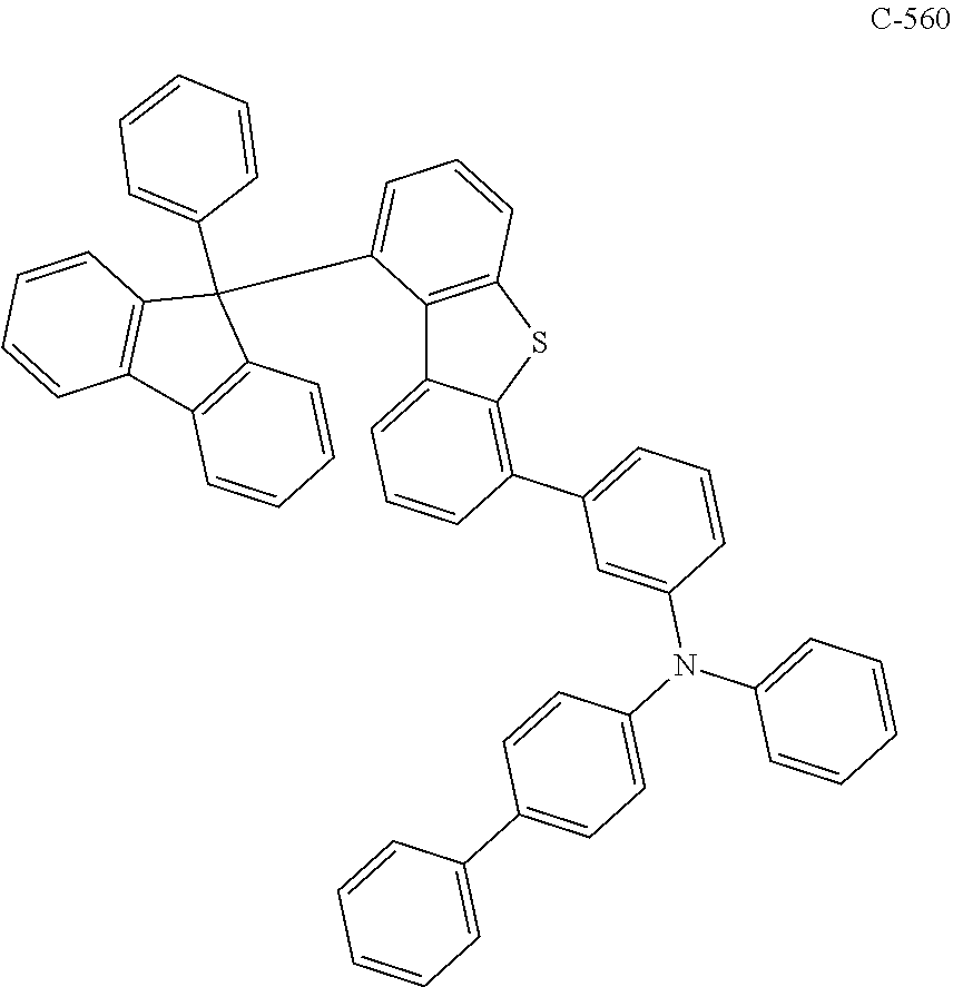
C1=CC(C2=CC=CC(N(C3=CC=CC=C3)C3=CC=C(C4=CC=CC=C4)C=C3)=C2)=C2C(=C1)C1=C(S2)C=CC=C1C1(C2=CC=CC=C2)C2=C(C3=C1C=CC=C3)C=CC=C2
